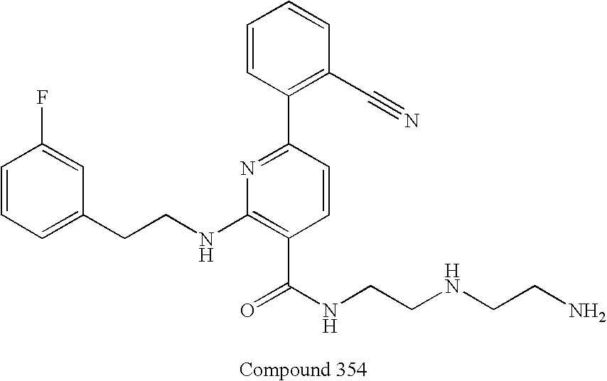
C1=CC=C(CCNC2=C(C(NCCNCCN)=O)C=CC(C3=C(C#N)C=CC=C3)=N2)C=C1F
